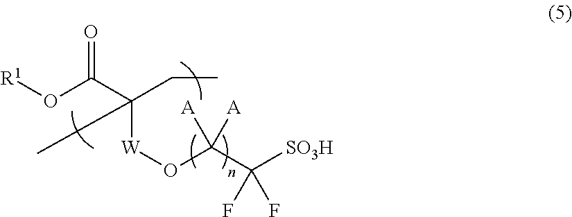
[R1]OC(C([W]OC(C(F)(F)[SO3H])([A])[A])(CC)C)=O
